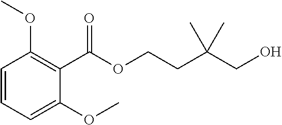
C(OCCC(CO)(C)C)(=O)C1=C(OC)C=CC=C1OC
